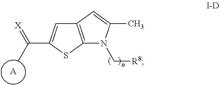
[A].C12=C(SC(C(C)=[X])=C1)N(C[R8])C(C)=C2
